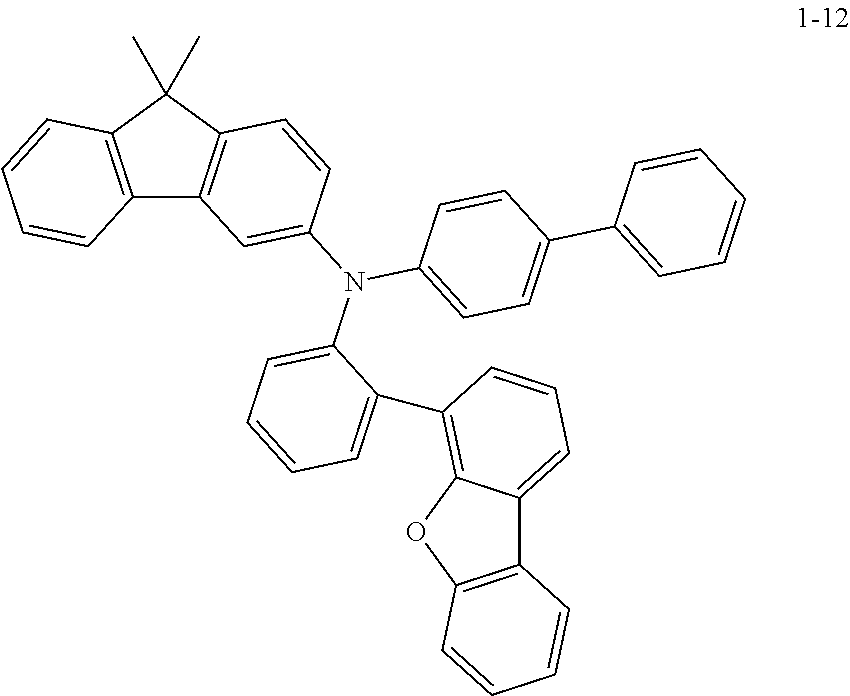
C1(C)(C)C2=C(C3=C1C=CC(N(C1=CC=CC=C1C1=C4C(=CC=C1)C1=C(O4)C=CC=C1)C1=CC=C(C4=CC=CC=C4)C=C1)=C3)C=CC=C2
